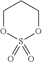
C1OS(=O)(=O)OCC1
